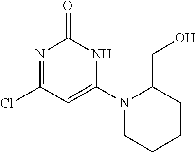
C1(Cl)=NC(=O)NC(N2CCCCC2CO)=C1
